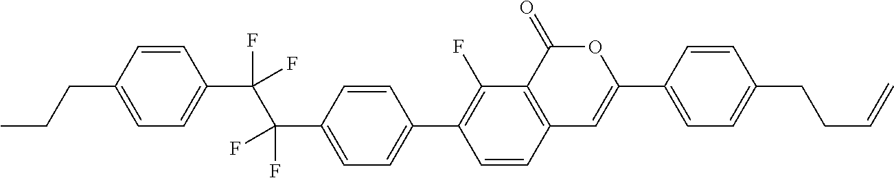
C12=C(C(=O)OC(C3=CC=C(CCC=C)C=C3)=C1)C(F)=C(C1=CC=C(C(C(C3=CC=C(CCC)C=C3)(F)F)(F)F)C=C1)C=C2
